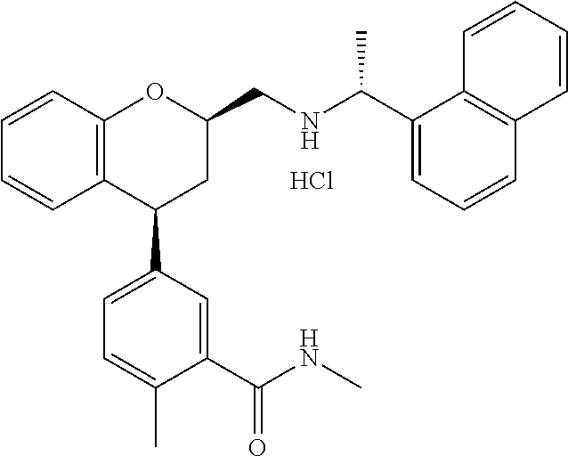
C1C(CNC(C2=CC=CC3=C2C=CC=C3)C)OC2=C(C1C1=CC=C(C)C(C(NC)=O)=C1)C=CC=C2.Cl
